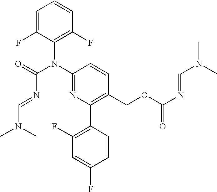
C1=C(F)C(N(C2=NC(C3=C(F)C=C(F)C=C3)=C(COC(N=CN(C)C)=O)C=C2)C(=O)N=CN(C)C)=C(F)C=C1
